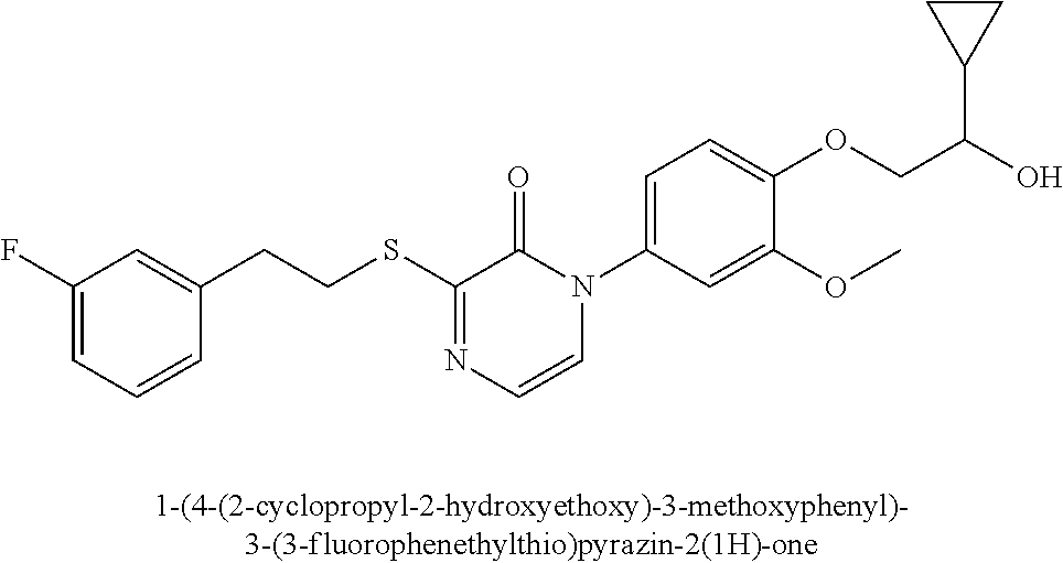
C(SC1=NC=CN(C2=CC=C(OCC(O)C3CC3)C(OC)=C2)C1=O)CC1=CC(F)=CC=C1
